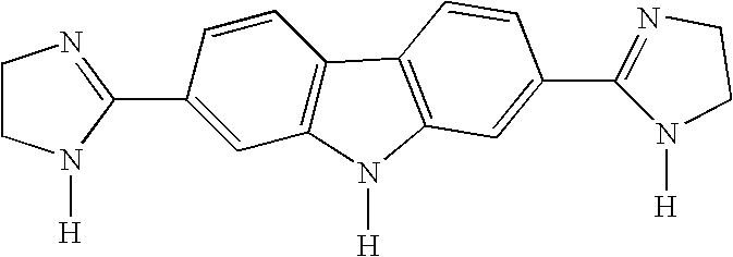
C1CN([H])C(C2=CC3=C(C=C2)C2=C(N3[H])C=C(C3=NCCN3[H])C=C2)=N1
